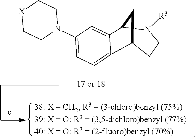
C1(N2CC[X]CC2)=CC=C2C3CCN([R3])C(C2=C1)C3
